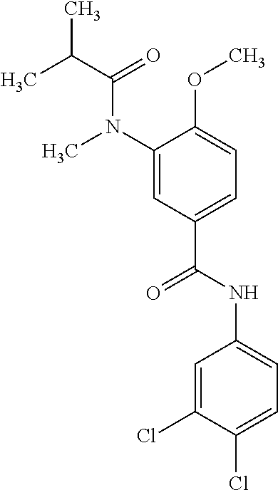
C1(N(C(C(C)C)=O)C)=CC(C(NC2=CC=C(Cl)C(Cl)=C2)=O)=CC=C1OC
